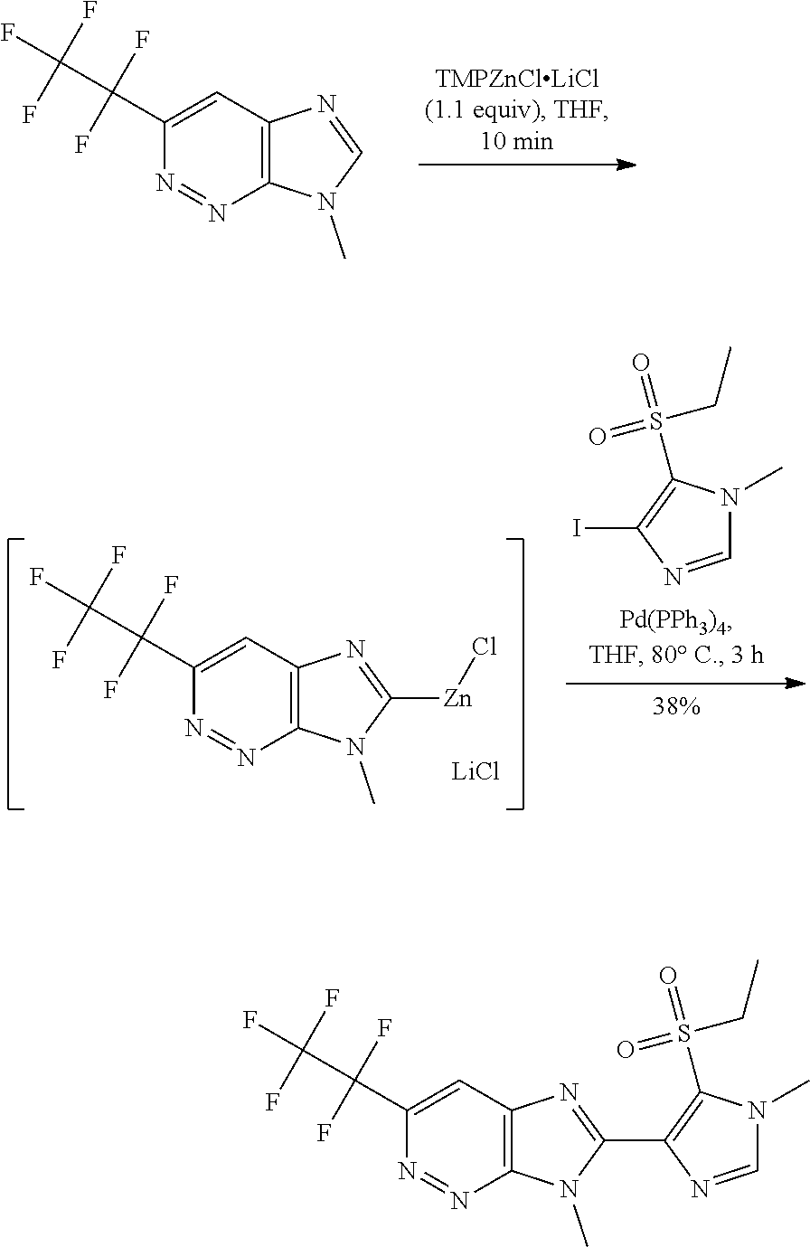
C12=C(C=C(C(F)(F)C(F)(F)F)N=N1)N=CN2C.[LiCl].C1=NC(I)=C(S(CC)(=O)=O)N1C.C12=C(C=C(C(F)(F)C(F)(F)F)N=N1)N=C([Zn]Cl)N2C.C12=C(C=C(C(F)(F)C(F)(F)F)N=N1)N=C(C1=C(S(CC)(=O)=O)N(C)C=N1)N2C
